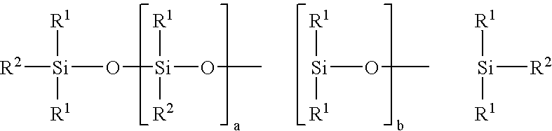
[R2][Si]([R1])([R1])O[Si](OC)([R1])[R2].[Si]([R1])([R1])OC.[Si]([R2])([R1])[R1]
